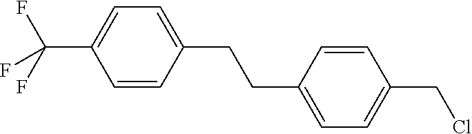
C1=C(C(F)(F)F)C=CC(CCC2=CC=C(CCl)C=C2)=C1
